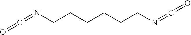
C(=NCCCCCCN=C=O)=O
